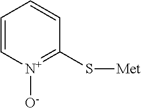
C1=C[N+]([O-])=C(S[Met])C=C1
